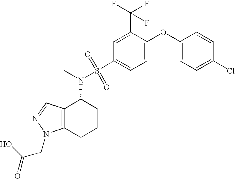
C1(OC2=CC=C(S(N(C)C3C4=C(CCC3)N(CC(=O)O)N=C4)(=O)=O)C=C2C(F)(F)F)=CC=C(Cl)C=C1
